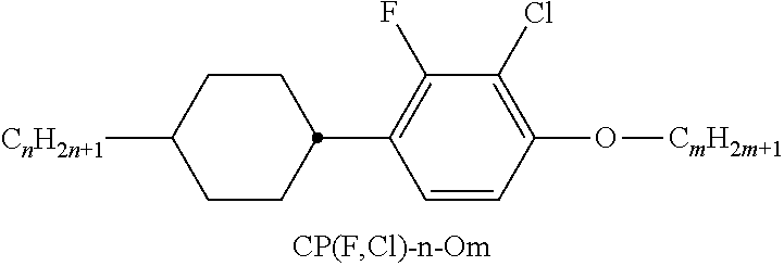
[CnH2n+1]C1CCC(C2=C(F)C(Cl)=C(O[CmH2m+1])C=C2)CC1
